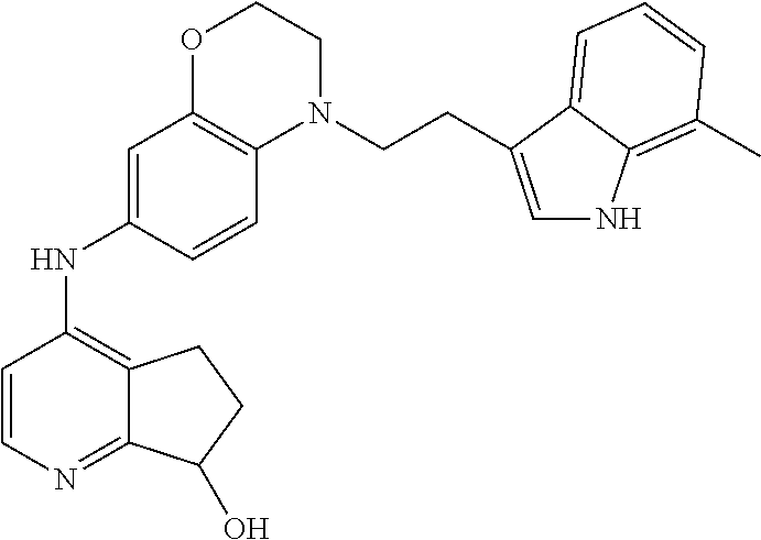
C1=CN=C2C(=C1NC1=CC3=C(C=C1)N(CCC1=CNC4=C(C)C=CC=C41)CCO3)CCC2O
